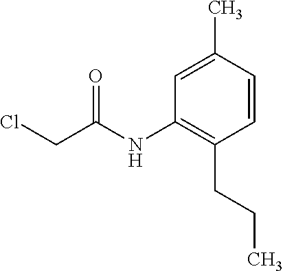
C1=C(C)C=CC(CCC)=C1NC(CCl)=O
